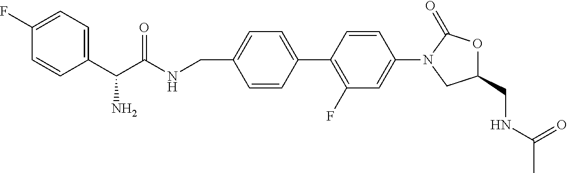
C1(CNC(=O)C)OC(=O)N(C2=CC(F)=C(C3=CC=C(CNC(C(C4=CC=C(F)C=C4)N)=O)C=C3)C=C2)C1
